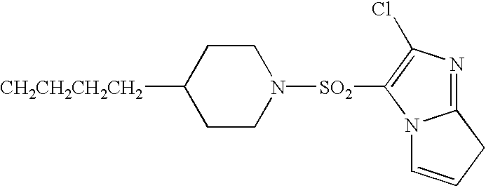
C1CN([SO2]C2=C(Cl)N=C3N2C=CC3)CCC1[CH2CH2CH2CH2]
